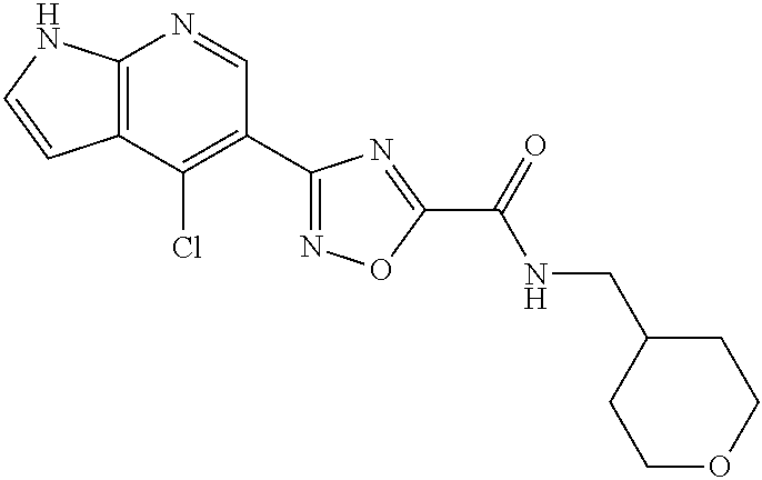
C12=C(C(Cl)=C(C3=NOC(C(NCC4CCOCC4)=O)=N3)C=N1)C=CN2
